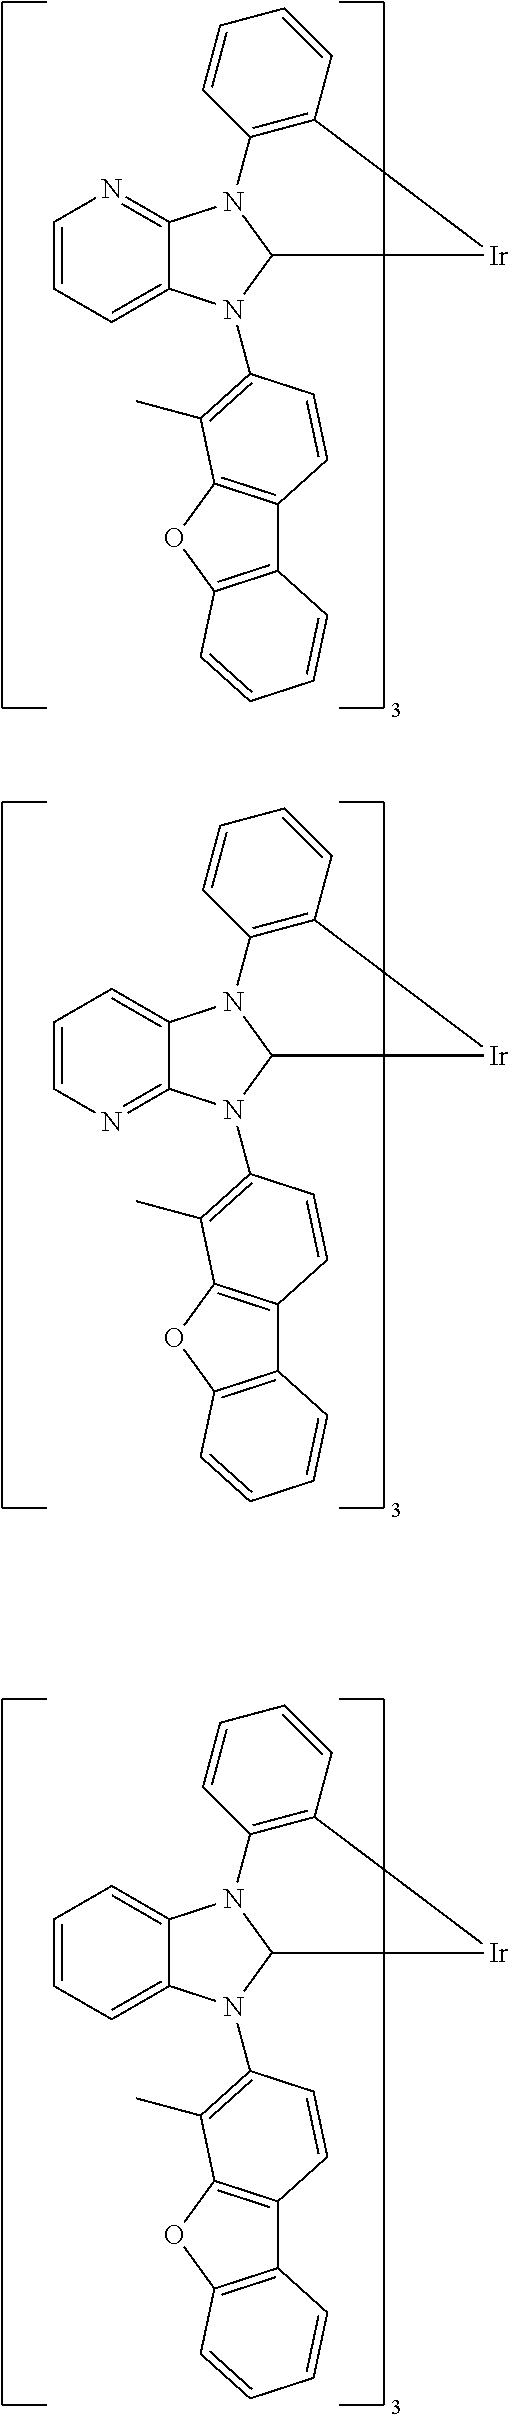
C1=CC=C2C(=N1)N1C(N2C2=C(C)C3=C(C4=C(O3)C=CC=C4)C=C2)[Ir]C2=C1C=CC=C2.C1=CN=C2C(=C1)N1C(N2C2=C(C)C3=C(C4=C(O3)C=CC=C4)C=C2)[Ir]C2=C1C=CC=C2.C1=CC=C2C(=C1)N1C(N2C2=C(C)C3=C(C4=C(O3)C=CC=C4)C=C2)[Ir]C2=C1C=CC=C2
